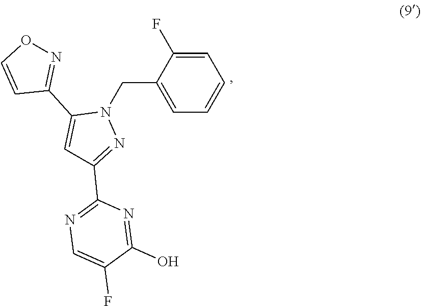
C1=C(F)C(CN2C(C3=NOC=C3)=CC(C3=NC=C(F)C(O)=N3)=N2)=CC=C1
